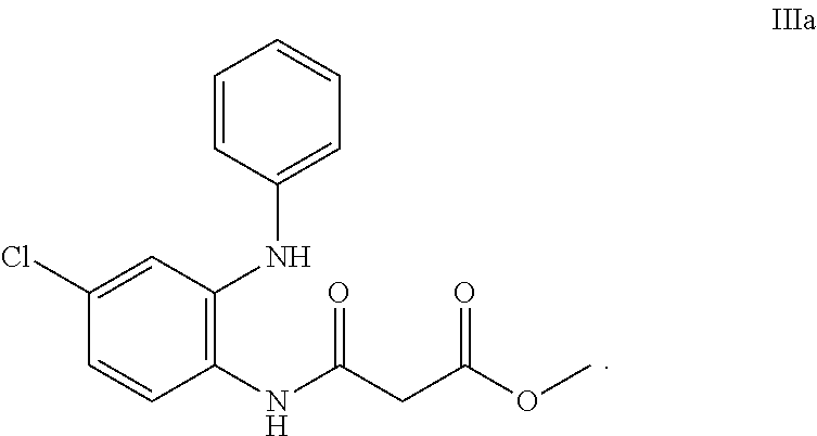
C1(Cl)=CC(NC2=CC=CC=C2)=C(NC(=O)CC(OC)=O)C=C1
